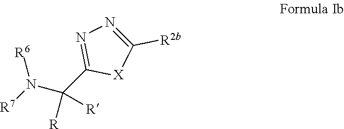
[R7]N(C(C1=NN=C([R2b])[X]1)([R])[R])[R6]
